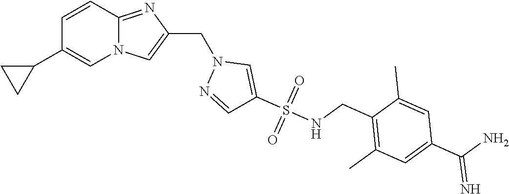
N12C(=NC(CN3N=CC(S(NCC4=C(C)C=C(C(N)=N)C=C4C)(=O)=O)=C3)=C1)C=CC(C1CC1)=C2
